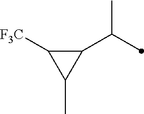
C1(C(C)C)C([F3C])C1C
